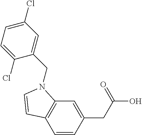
C1=CC(CC(O)=O)=CC2=C1C=CN2CC1=CC(Cl)=CC=C1Cl
